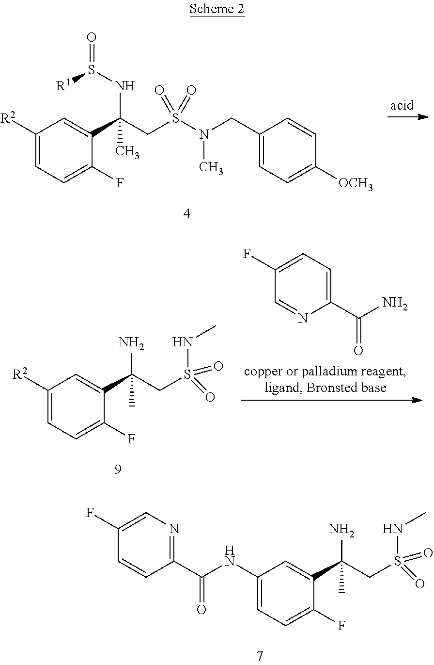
C1([R2])=CC=C(F)C(C(CS(N(CC2=CC=C([OCH3])C=C2)C)(=O)=O)(NS(=O)[R1])C)=C1.C1(F)=CC=C(C(N)=O)N=C1.C1([R2])=CC=C(F)C(C(CS(=O)(=O)NC)(N)C)=C1.C1(NC(C2=NC=C(F)C=C2)=O)=CC=C(F)C(C(CS(=O)(=O)NC)(N)C)=C1
